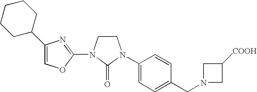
C1CN(C2=NC(C3CCCCC3)=CO2)C(=O)N1C1=CC=C(CN2CC([COOH])C2)C=C1
